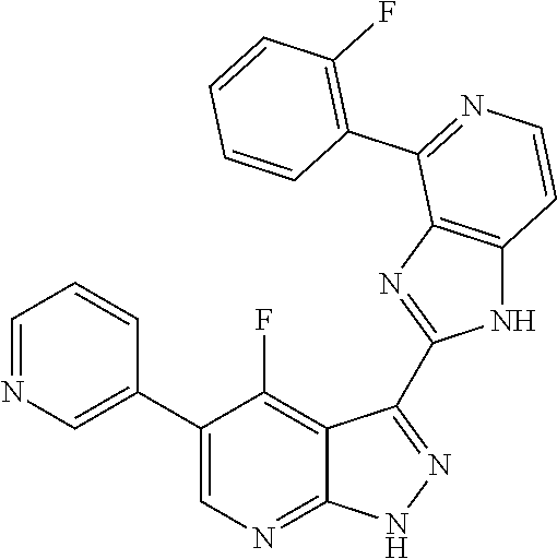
C1=NC=C(C2=CN=C3C(=C2F)C(C2=NC4=C(N2)C=CN=C4C2=C(F)C=CC=C2)=N[N H]3)C=C1
